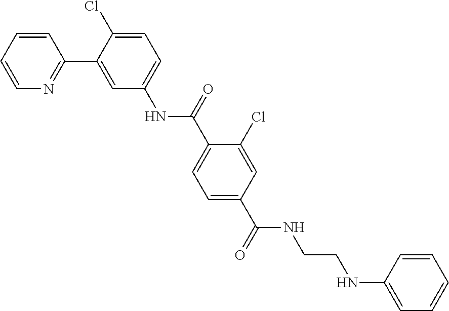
C1=CC=CN=C1C1=CC(NC(C2=CC=C(C(NCCNC3=CC=CC=C3)=O)C=C2Cl)=O)=CC=C1Cl
